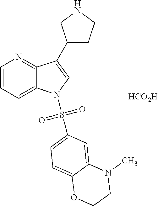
[HCO2H].C1=CC=C2C(=N1)C(C1CCNC1)=CN2S(=O)(=O)C1=CC=C2C(=C1)N(C)CCO2
